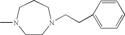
C1CN(CCC2=CC=CC=C2)CCCN1C
